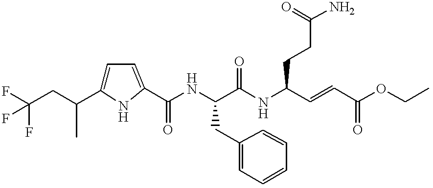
C(CC(C1=CC=C(C(NC(C(NC(C=CC(OCC)=O)CCC(N)=O)=O)CC2=CC=CC=C2)=O)N1)C)(F)(F)F
